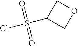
O=S(=O)(C1COC1)Cl
